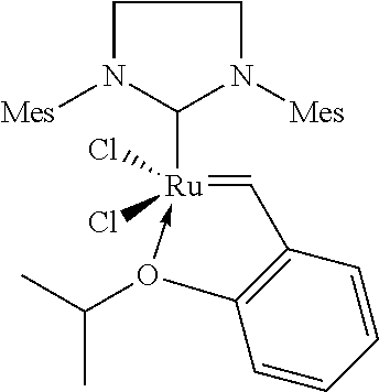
C12=C(C=CC=C1)O(C(C)C)->[Ru](Cl)(Cl)(C1N([Mes])CCN1[Mes])=C2
